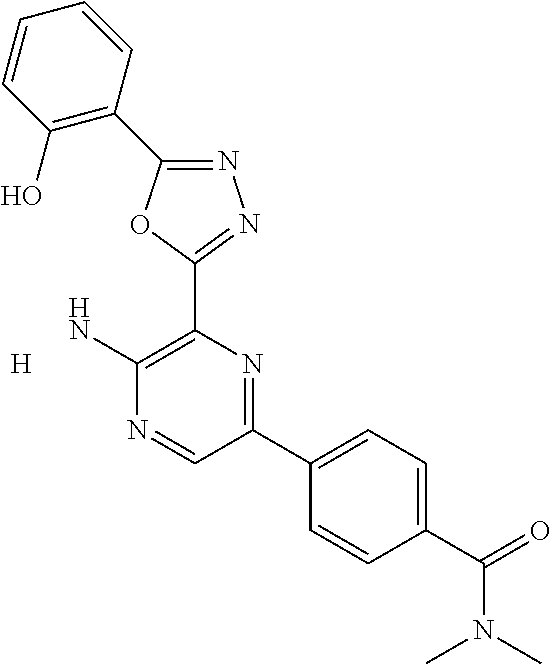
[H].N1=C(C2=C(O)C=CC=C2)OC(C2=C(N)N=CC(C3=CC=C(C(=O)N(C)C)C=C3)=N2)=N1
